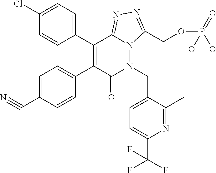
C1(Cl)=CC=C(C2=C(C3=CC=C(C#N)C=C3)C(=O)N(CC3=CC=C(C(F)(F)F)N=C3C)N3C2=NN=C3COP(=O)(O)O)C=C1
